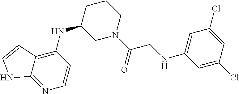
C1(Cl)=CC(NCC(N2CCCC(NC3=C4C(=NC=C3)NC=C4)C2)=O)=CC(Cl)=C1
